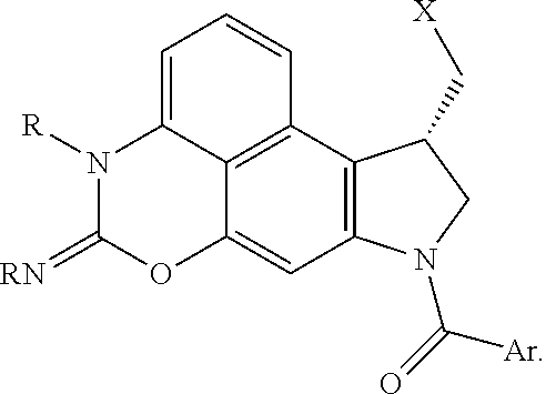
C12=C3C4=C(C=C1OC(=[RN])N([R])C2=CC=C3)N(C(=O)[Ar])CC4C[X]
